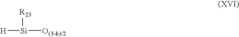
[H][Si]([O(3-b)/2])[R23]
